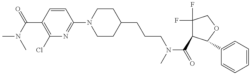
CN(C(=O)C1=C(Cl)N=C(N2CCC(CCCN(C(=O)C3C(F)(F)COC3C3=CC=CC=C3)C)CC2)C=C1)C
